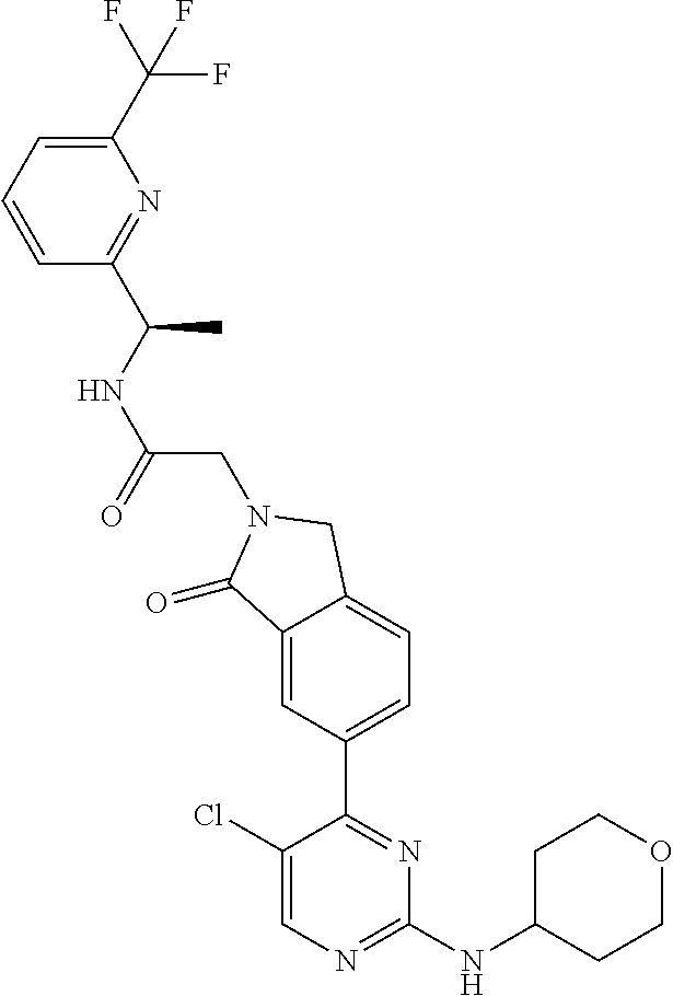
C1(Cl)=CN=C(NC2CCOCC2)N=C1C1=CC=C2C(=C1)C(=O)N(CC(NC(C)C1=NC(C(F)(F)F)=CC=C1)=O)C2
